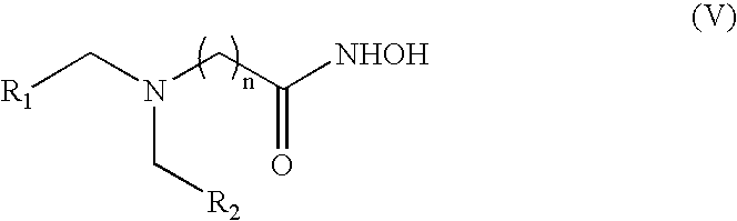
[R1]CN(CC([NHOH])=O)C[R2]
